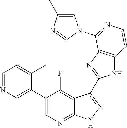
C1=NC=C(C2=CN=C3C(=C2F)C(C2=NC4=C(N2)C=CN=C4N2C=C(C)N=C2)=N[N H]3)C(C)=C1
